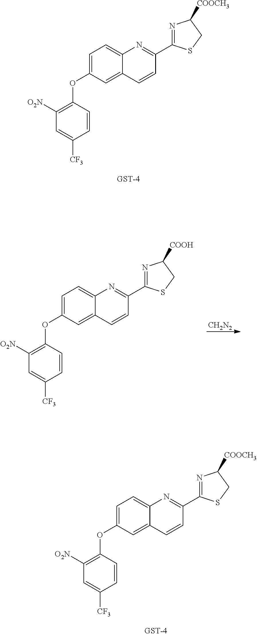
C1=CC(OC2=CC=C3C(=C2)C=CC(C2=NC([COOCH3])CS2)=N3)=C([O2N])C=C1[CF3].C1=CC(OC2=CC=C3C(=C2)C=CC(C2=NC([COOH])CS2)=N3)=C([O2N])C=C1[CF3].[CH2N2].C1=CC(OC2=CC=C3C(=C2)C=CC(C2=NC([COOCH3])CS2)=N3)=C([O2N])C=C1[CF3]
